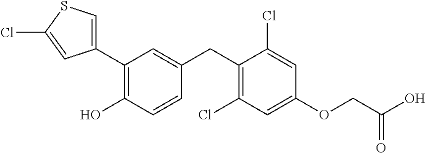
C1(C2=C(O)C=CC(CC3=C(Cl)C=C(OCC(O)=O)C=C3Cl)=C2)=CSC(Cl)=C1
